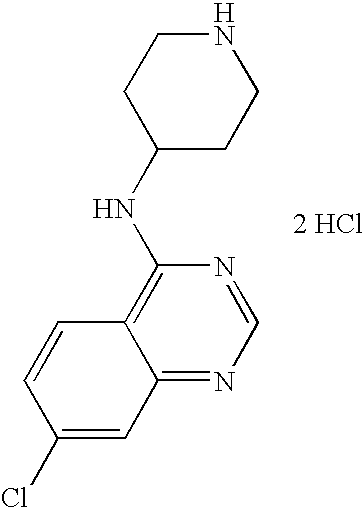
N(C1=C2C(=NC=N1)C=C(Cl)C=C2)C1CCNCC1.[2 HCl]
